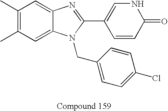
C1(C)=C(C)C=C2C(=C1)N=C(C1=CNC(=O)C=C1)N2CC1=CC=C(Cl)C=C1
